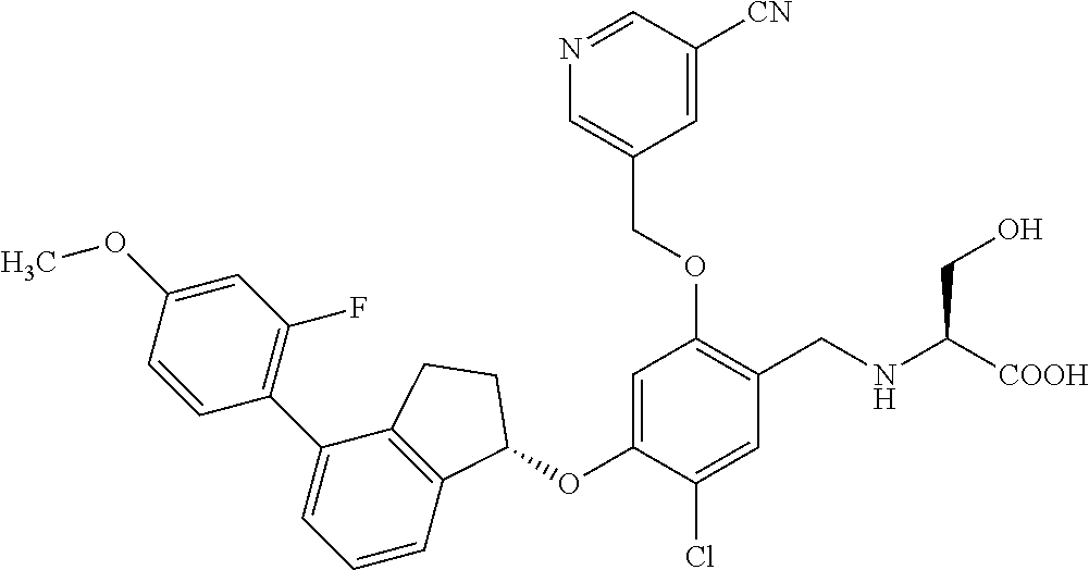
C1=CC(OC)=CC(F)=C1C1=CC=CC2=C1CCC2OC1=CC(OCC2=CN=CC([CN])=C2)=C(CNC([COOH])CO)C=C1Cl
